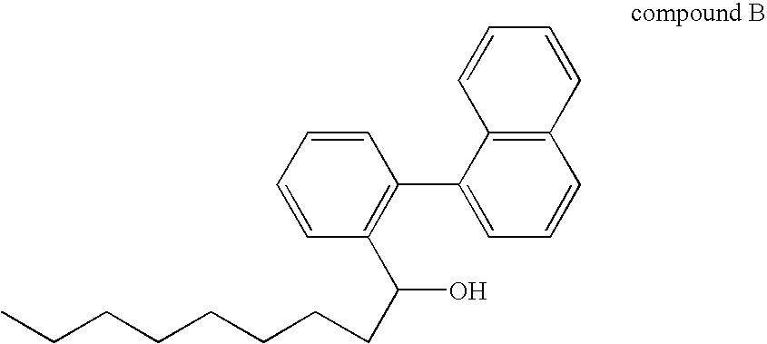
C12=C(C(C3=C(C(CCCCCCCC)O)C=CC=C3)=CC=C1)C=CC=C2
